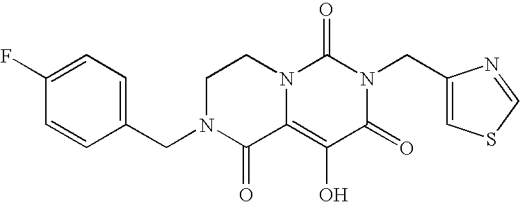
C1(F)=CC=C(CN2C(=O)C3=C(O)C(=O)N(CC4=CSC=N4)C(=O)N3CC2)C=C1
